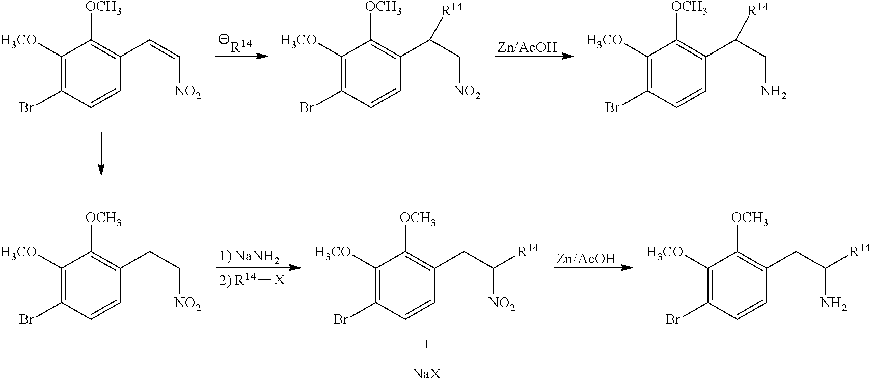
[R14].[Zn/AcOH].C1([H3CO])=C(Br)C=CC(C=C[NO2])=C1[OCH3].C1([H3CO])=C(Br)C=CC(C(C[NO2])[R14])=C1[OCH3].C1([H3CO])=C(Br)C=CC(C(CN)[R14])=C1[OCH3].[1) NaNH2].[2) R14][X].[Zn/AcOH].C1([H3CO])=C(Br)C=CC(CC[NO2])=C1[OCH3].C1([H3CO])=C(Br)C=CC(CC([NO2])[R14])=C1[OCH3].C1([H3CO])=C(Br)C=CC(CC(N)[R14])=C1[OCH3].[NaX]
